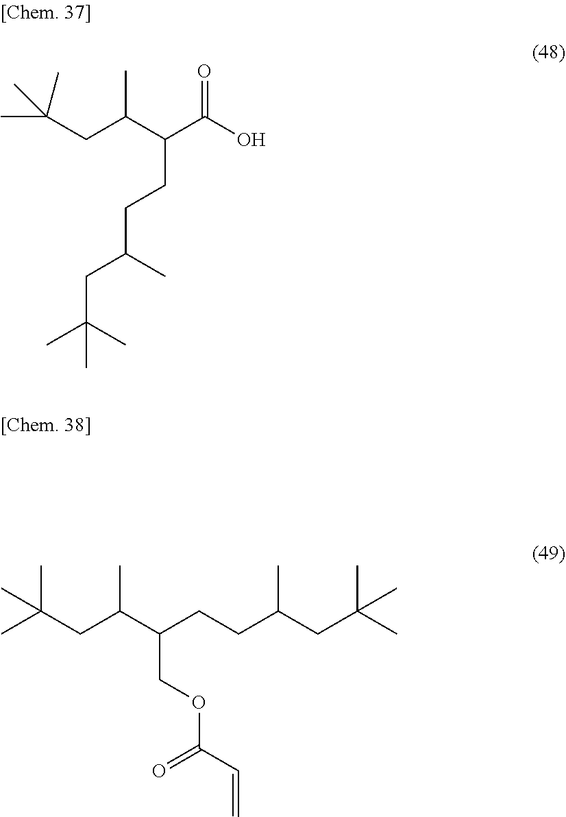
C(CC(C(C(O)=O)CCC(C)CC(C)(C)C)C)(C)(C)C.CC(CC(C(CCC(CC(C)(C)C)C)COC(=O)C=C)C)(C)C
